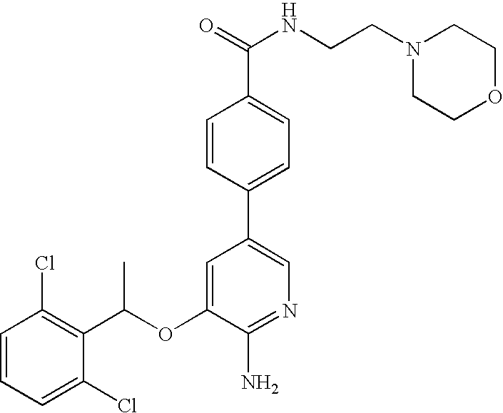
C1=CC(Cl)=C(C(OC2=CC(C3=CC=C(C(NCCN4CCOCC4)=O)C=C3)=CN=C2N)C)C(Cl)=C1
